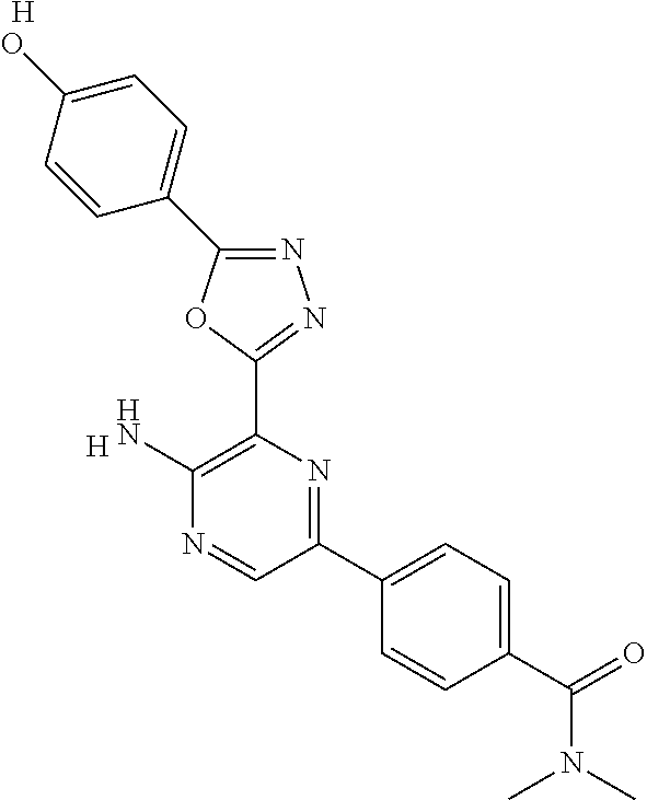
[H].C1(N)=C(C2=NN=C(C3=CC=C(O)C=C3)O2)N=C(C2=CC=C(C(N(C)C)=O)C=C2)C=N1.[H]
